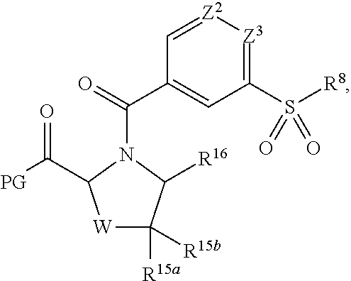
C1(S([R8])(=O)=O)=[Z3][Z2]=CC(C(=O)N2C(C([PG])=O)[W]C([R15a])([R15b])C2[R16])=C1
